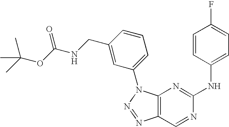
C12=C(N(C3=CC=CC(CNC(OC(C)(C)C)=O)=C3)N=N1)N=C(NC1=CC=C(F)C=C1)N=C2
